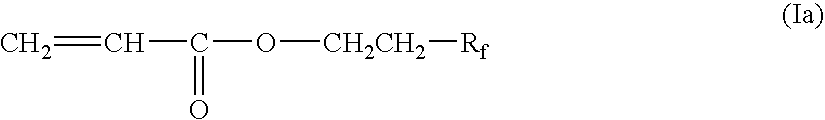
C(=C)C(=O)O[CH2CH2][Rf]
